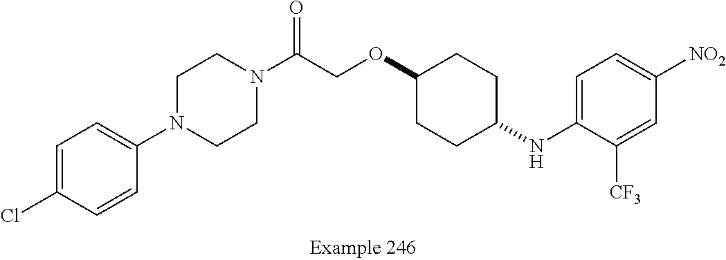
C1=C(Cl)C=CC(N2CCN(C(COC3CCC(NC4=CC=C([NO2])C=C4[CF3])CC3)=O)CC2)=C1
